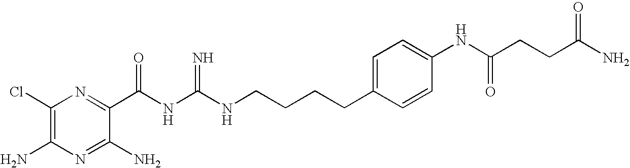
C1(Cl)=C(N)N=C(N)C(C(NC(=N)NCCCCC2=CC=C(NC(CCC(N)=O)=O)C=C2)=O)=N1
